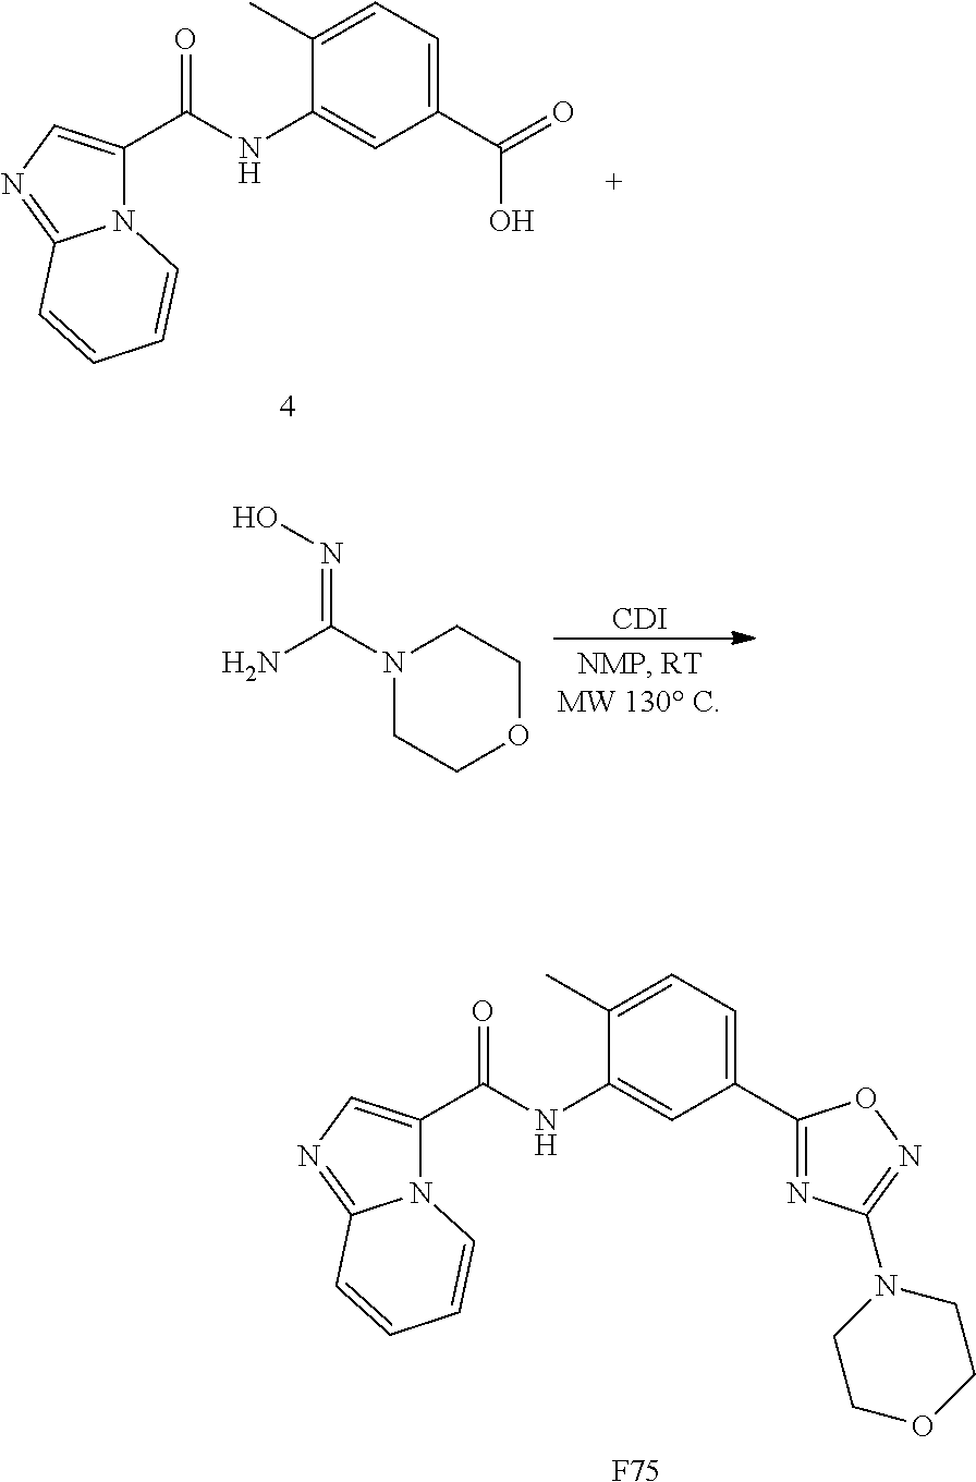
C(C1=CC=C(C)C(NC(C2=CN=C3N2C=CC=C3)=O)=C1)(=O)O.[CDI].N1(C(N)=NO)CCOCC1.C1(C2=CC=C(C)C(NC(C3=CN=C4N3C=CC=C4)=O)=C2)=NC(N2CCOCC2)=NO1.[F75]
